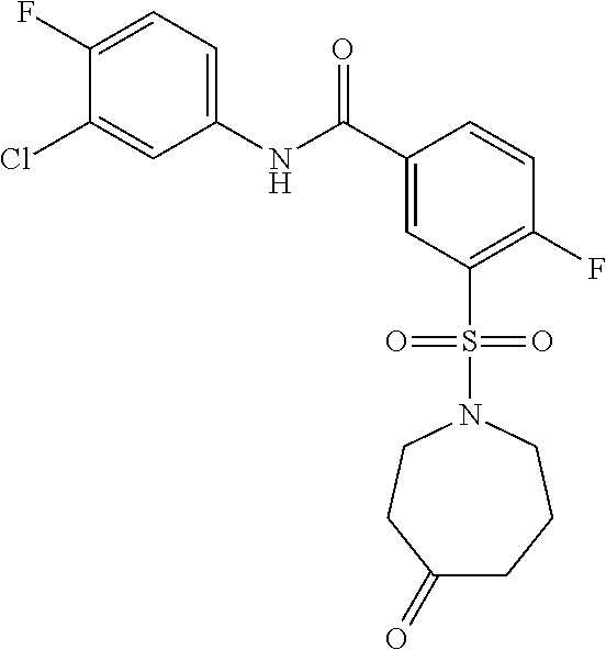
O=C(C1=CC(S(=O)(=O)N2CCC(=O)CCC2)=C(F)C=C1)NC1=CC=C(F)C(Cl)=C1
